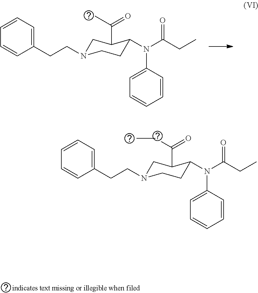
C1=CC=CC(CCN2CC(C(C)=O)C(N(C(CC)=O)C3=CC=CC=C3)CC2)=C1.C1=CC=CC(CCN2CC(C(CC)=O)C(N(C(CC)=O)C3=CC=CC=C3)CC2)=C1
